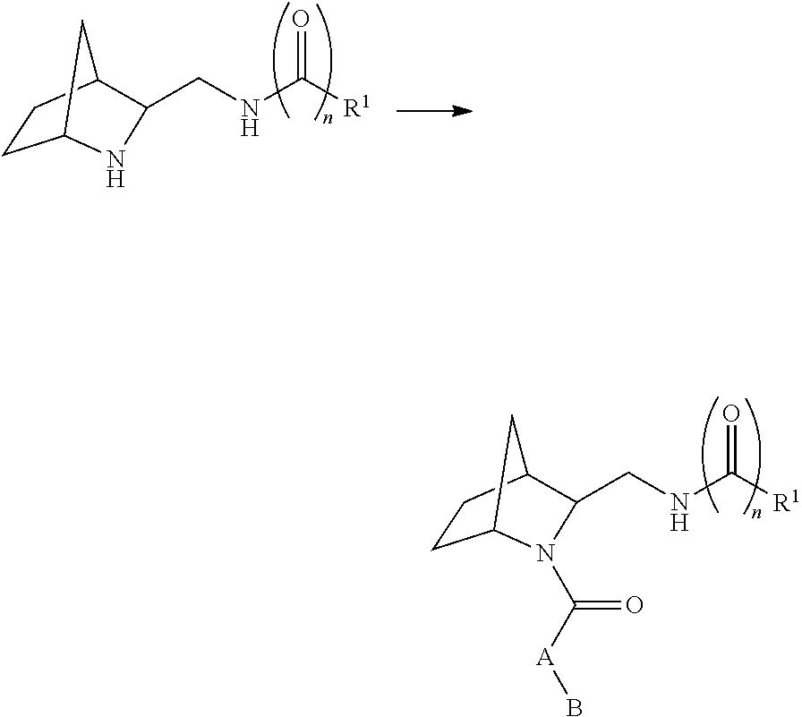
C1CC2CC1NC2CNC(=O)[R1].C1CC2CC1N(C([A]B)=O)C2CNC(=O)[R1]
